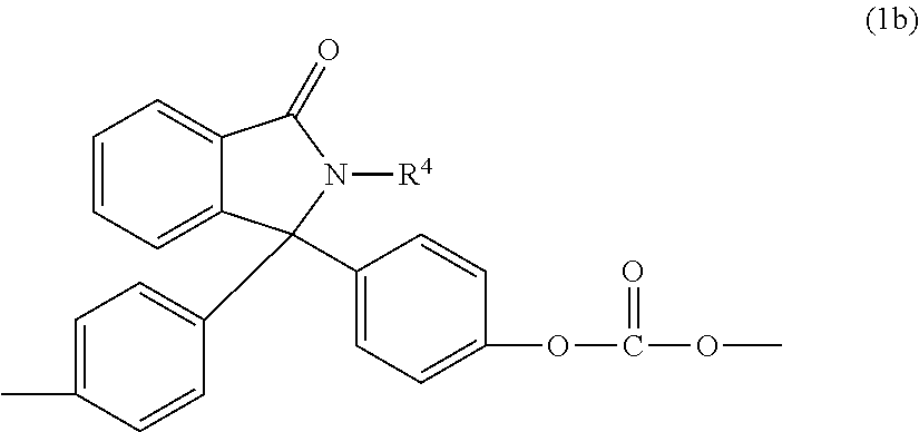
C1=C2C(=CC=C1)C(=O)N([R4])C2(C1=CC=C(OC(OC)=O)C=C1)C1=CC=C(C)C=C1
